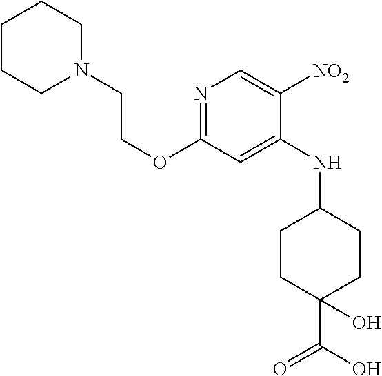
N1=C(OCCN2CCCCC2)C=C(NC2CCC(C(O)=O)(O)CC2)C([NO2])=C1
